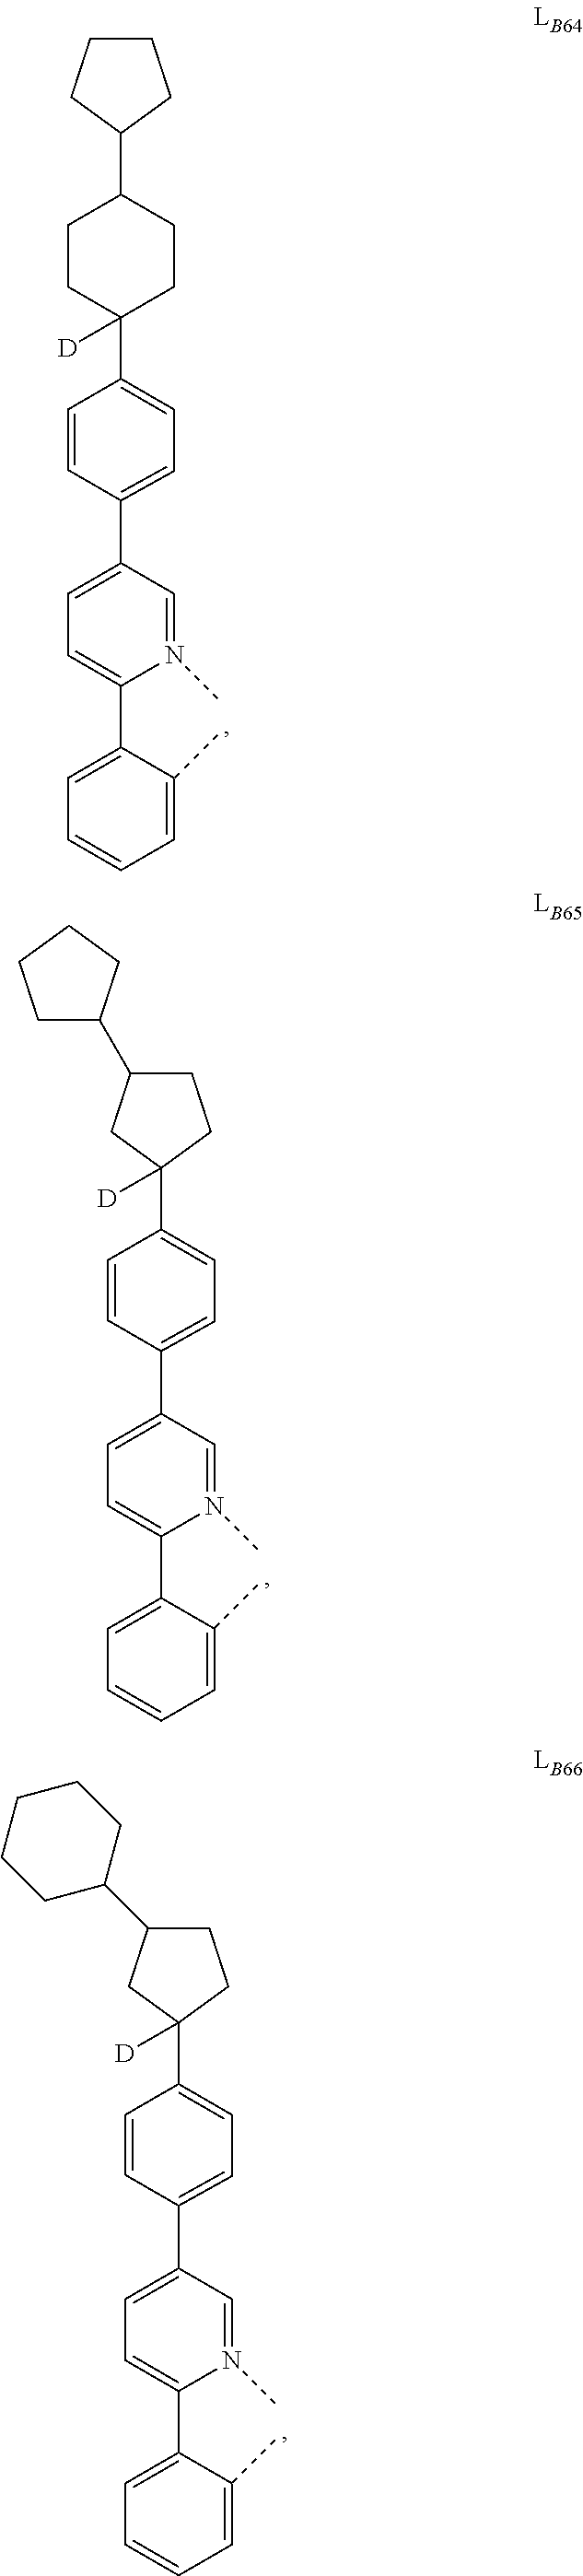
C1(C2=CC=C(C3=CC=C(C4([D])CCC(C5CCCC5)CC4)C=C3)C=N2C)=CC=CC=C1C.C1(C2=CC=C(C3=CC=C(C4([D])CCC(C5CCCC5)C4)C=C3)C=N2C)=CC=CC=C1C.C1(C2=CC=C(C3=CC=C(C4([D])CCC(C5CCCCC5)C4)C=C3)C=N2C)=CC=CC=C1C
